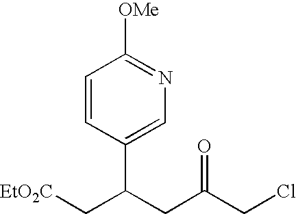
C1=CC(C(C[EtO2C])CC(=O)CCl)=CN=C1[OMe]
